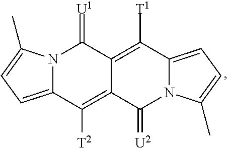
N12C(=CC=C1C)C([T2])=C1C(=C([T1])C3=CC=C(C)N3C1=[U2])C2=[U1]
